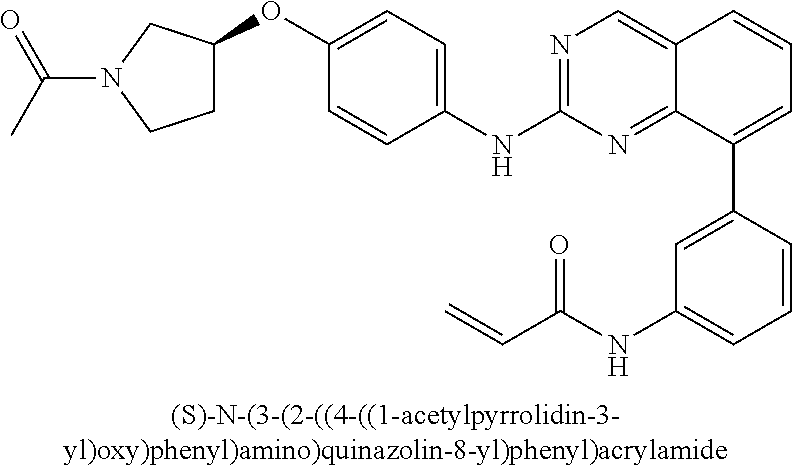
N1=C(NC2=CC=C(OC3CCN(C(C)=O)C3)C=C2)N=C2C(=C1)C=CC=C2C1=CC(NC(C=C)=O)=CC=C1
